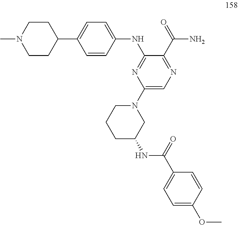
CN1CCC(C2=CC=C(NC3=NC(N4CC(NC(C5=CC=C(OC)C=C5)=O)CCC4)=CN=C3C(=O)N)C=C2)CC1
